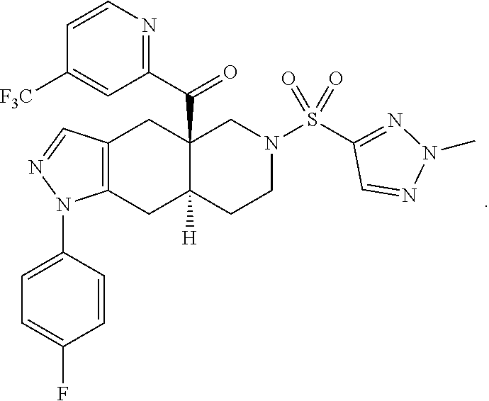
C1([F3C])=CC(C(C23C([H])(CCN(S(=O)(=O)C4=NN(C)N=C4)C2)CC2=C(C3)C=NN2C2=CC=C(F)C=C2)=O)=NC=C1
